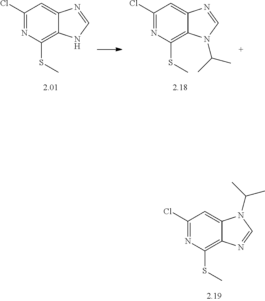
C1(Cl)=NC(SC)=C2C(=C1)N(C(C)C)C=N2.C1(Cl)=NC(SC)=C2C(=C1)N=CN2C(C)C.C1(Cl)=NC(SC)=C2C(=C1)N=CN2
